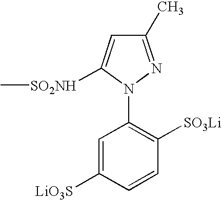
C1([SO2NH]C)=CC(C)=NN1C1=C([SO3Li])C=CC([LiO3S])=C1
